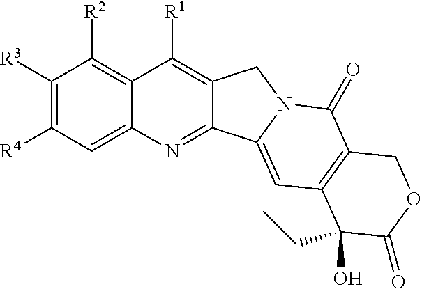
C1([R3])=C([R4])C=C2C(=C1[R2])C([R1])=C1C(=N2)C2=CC3=C(C(=O)N2C1)COC(=O)C3(O)CC
